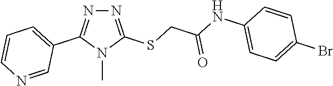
N1=C(SCC(NC2=CC=C(Br)C=C2)=O)N(C)C(C2=CC=CN=C2)=N1
